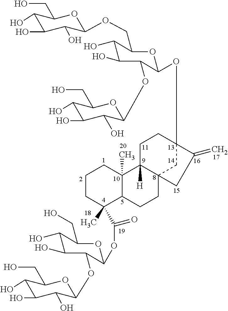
C1CC(C)(C(=O)OC2OC(CO)C(O)C(O)C2OC2C(O)C(O)C(O)C(CO)O2)C2C(C)(C1)C1([H])C3(CC2)CC(OC2C(OC4C(O)C(O)C(O)C(CO)O4)C(O)C(O)C(COC4C(O)C(O)C(O)C(CO)O4)O2)(CC1)C(=C)C3
